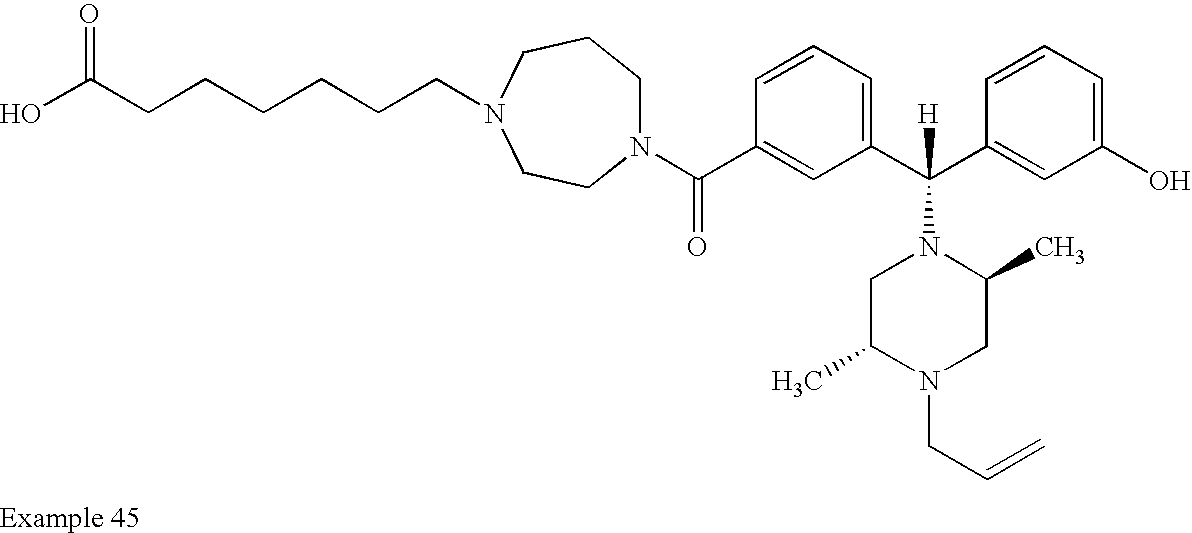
N1(C(C2=CC(C(C3=CC(O)=CC=C3)([H])N3CC(C)N(CC=C)CC3C)=CC=C2)=O)CCCN(CCCCCCC(O)=O)CC1
